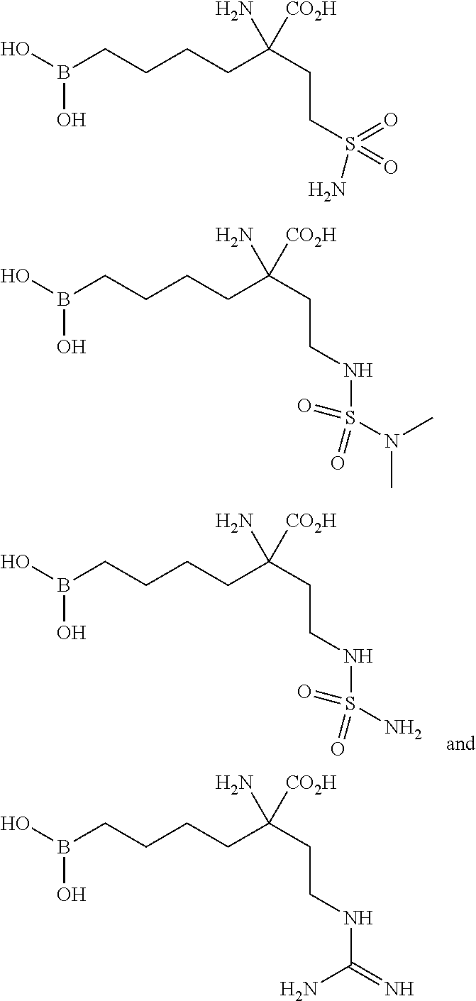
OB(CCCCC(CCNS(=O)(=O)N)(N)[CO2H])O.OB(CCCCC(CCS(N)(=O)=O)(N)[CO2H])O.OB(CCCCC(CCNS(N(C)C)(=O)=O)(N)[CO2H])O.OB(CCCCC(CCNC(=N)N)(N)[CO2H])O
